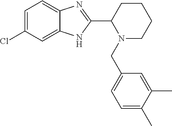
C1=C(Cl)C=C2C(=C1)N=C(C1N(CC3=CC=C(C)C(C)=C3)CCCC1)N2
